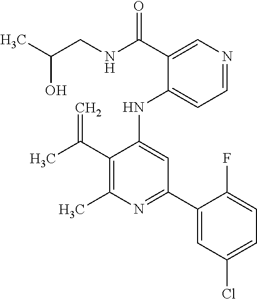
C(C1=C(C)N=C(C2=CC(Cl)=CC=C2F)C=C1NC1=CC=NC=C1C(=O)NCC(O)C)(=C)C
